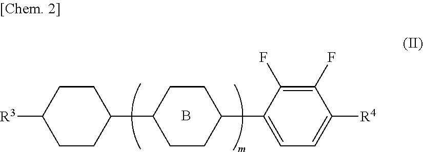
C1([R3])CCC(C2CCC(C3=CC=C([R4])C(F)=C3F)CC2)CC1.B
